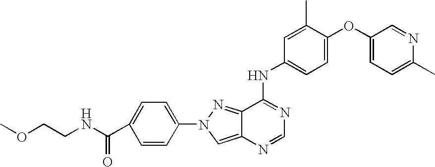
O(CCNC(C1=CC=C(N2C=C3C(=N2)C(NC2=CC=C(OC4=CC=C(C)N=C4)C(C)=C2)=NC=N3)C=C1)=O)C
